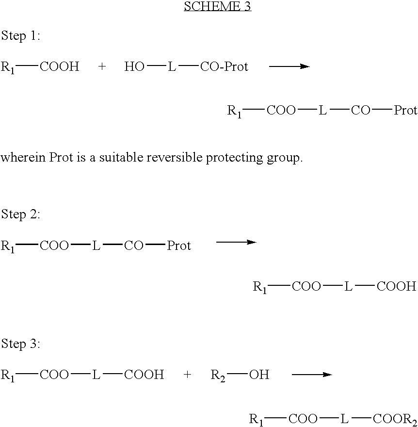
[R1][COOH].O[L][CO-Prot].[R1][COO][L][CO][Prot].[R1][COO][L][CO][Prot].[R1][COO][L][COOH].[R2]O.[R1][COO][L][COOH].[R1][COO][L][COOR2]
